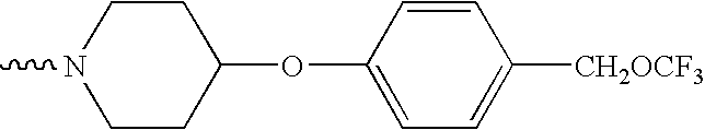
CN1CCC(OC2=CC=C([CH2OCF3])C=C2)CC1
